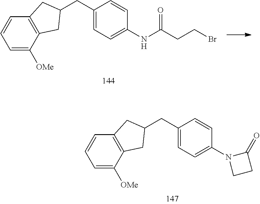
C1=C([OMe])C2=C(C=C1)CC(CC1=CC=C(N3CCC3=O)C=C1)C2.C1=C([OMe])C2=C(C=C1)CC(CC1=CC=C(NC(CCBr)=O)C=C1)C2
